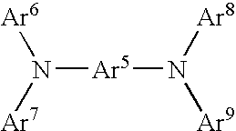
N([Ar5]N([Ar9])[Ar8])([Ar6])[Ar7]
